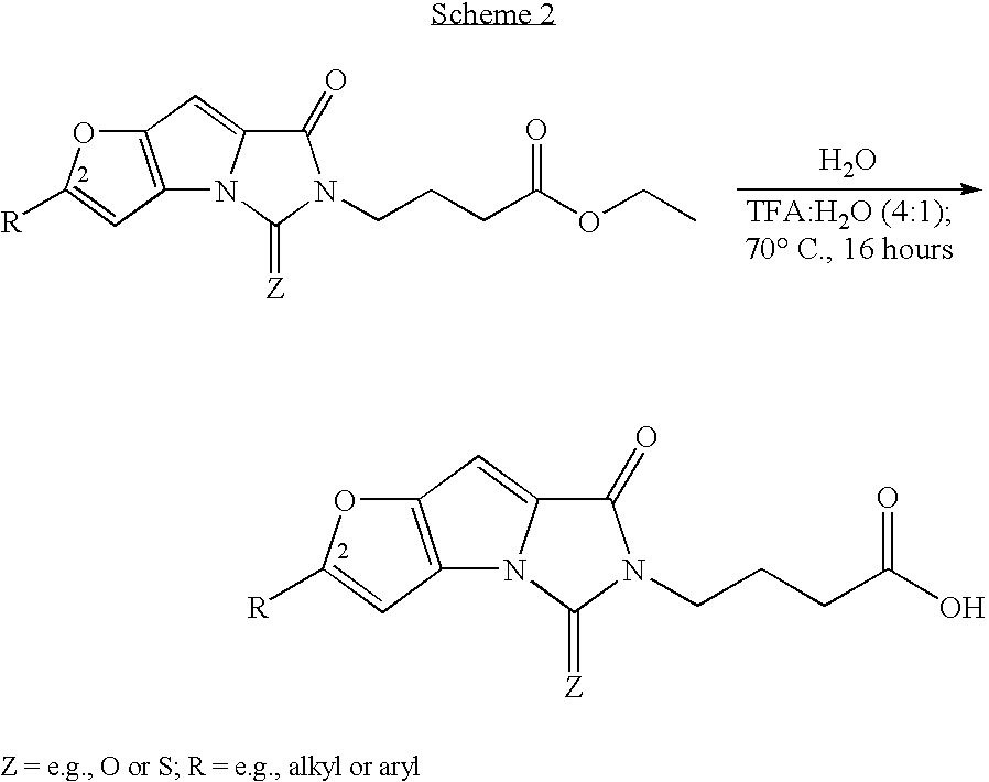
C12=C(C=C([R])O1)N1C(=C2)C(=O)N(CCCC(O)=O)C1=[Z].C12=C(C=C([R])O1)N1C(=C2)C(=O)N(CCCC(OCC)=O)C1=[Z].O
